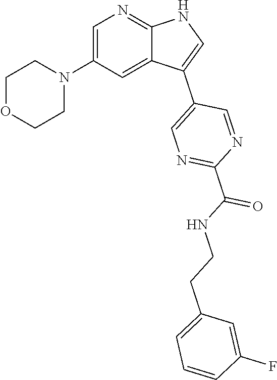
C1=C(N2CCOCC2)C=C2C(=N1)NC=C2C1=CN=C(C(NCCC2=CC=CC(F)=C2)=O)N=C1
